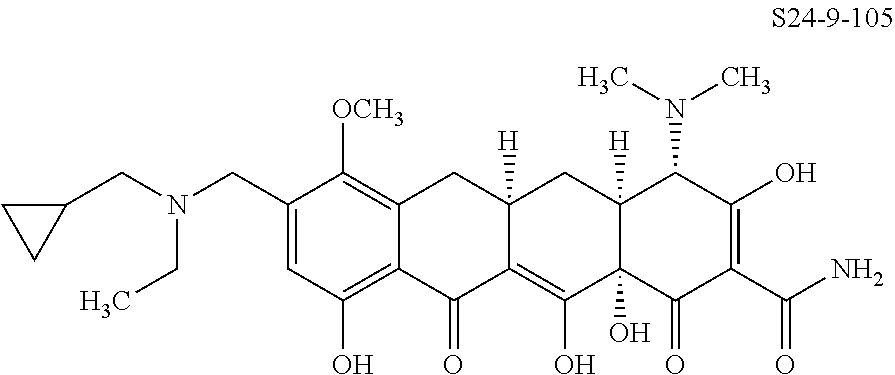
C1=C(CN(CC2CC2)CC)C([OCH3])=C2C(=C1O)C(=O)C1=C(O)C3(O)C([H])(CC1([H])C2)C(N(C)C)C(O)=C(C(N)=O)C3=O
